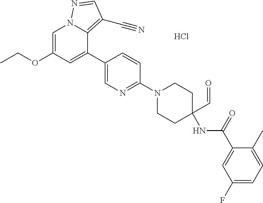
C1=C(OCC)C=C(C2=CN=C(N3CCC(C=O)(NC(C4=CC(F)=CC=C4C)=O)CC3)C=C2)C2=C(C#N)C=NN12.Cl
